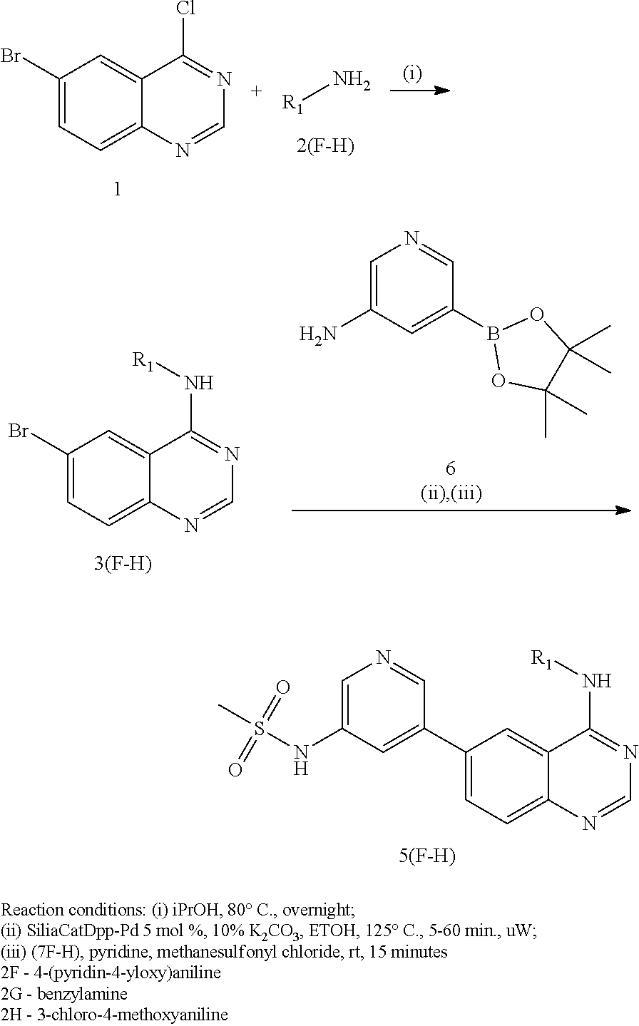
C1(Br)=CC=C2C(=C1)C(Cl)=NC=N2.N[R1].C1(C2=CC(NS(C)(=O)=O)=CN=C2)=CC=C2C(=C1)C(N[R1])=NC=N2.C1=C(N)C=C(B2OC(C)(C)C(C)(C)O2)C=N1.C1(Br)=CC=C2C(=C1)C(N[R1])=NC=N2
